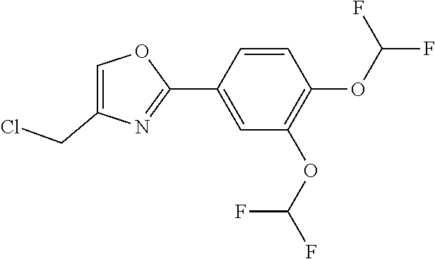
C1=CC(C2=NC(CCl)=CO2)=CC(OC(F)F)=C1OC(F)F
